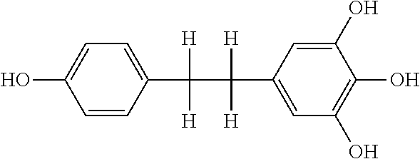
C1=CC(C([H])([H])C([H])(C2=CC(O)=C(O)C(O)=C2)[H])=CC=C1O
